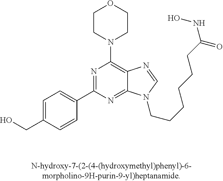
C1(C2=NC(N3CCOCC3)=C3C(=N2)N(CCCCCCC(NO)=O)C=N3)=CC=C(CO)C=C1
